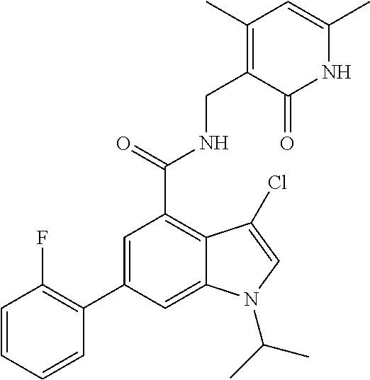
C1=C(C2=C(F)C=CC=C2)C=C2C(=C1C(NCC1=C(C)C=C(C)NC1=O)=O)C(Cl)=CN2C(C)C
